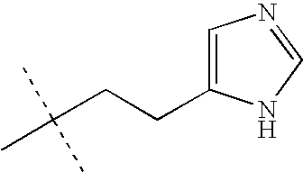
C(CCC1=CN=CN1)(C)(C)C
